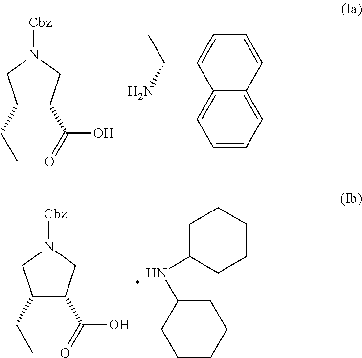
C1(CC)C(C(=O)O)CN([Cbz])C1.C1=CC=C2C(=C1)C(C(C)N)=CC=C2.C1(CC)C(C(=O)O)CN([Cbz])C1.C1C(NC2CCCCC2)CCCC1
